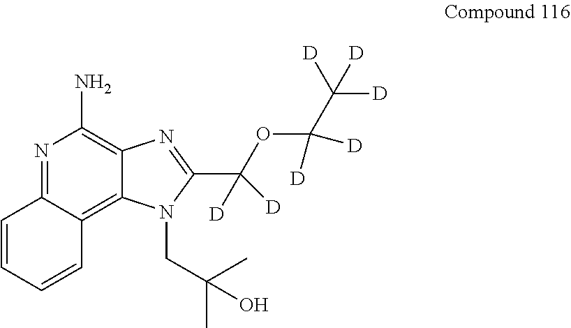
N1=C2C(=C3C(=C1N)N=C(C(OC(C([D])([D])[D])([D])[D])([D])[D])N3CC(C)(C)O)C=CC=C2
